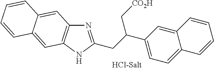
C1(C(CC2=NC3=C(N2)C=C2C(=C3)C=CC=C2)C[CO2H])=CC=C2C(=C1)C=CC=C2
